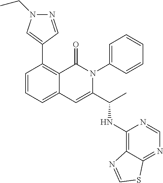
C1(C2=CN(CC)N=C2)=C2C(=CC=C1)C=C(C(C)NC1=C3C(=NC=N1)SC=N3)N(C1=CC=CC=C1)C2=O
